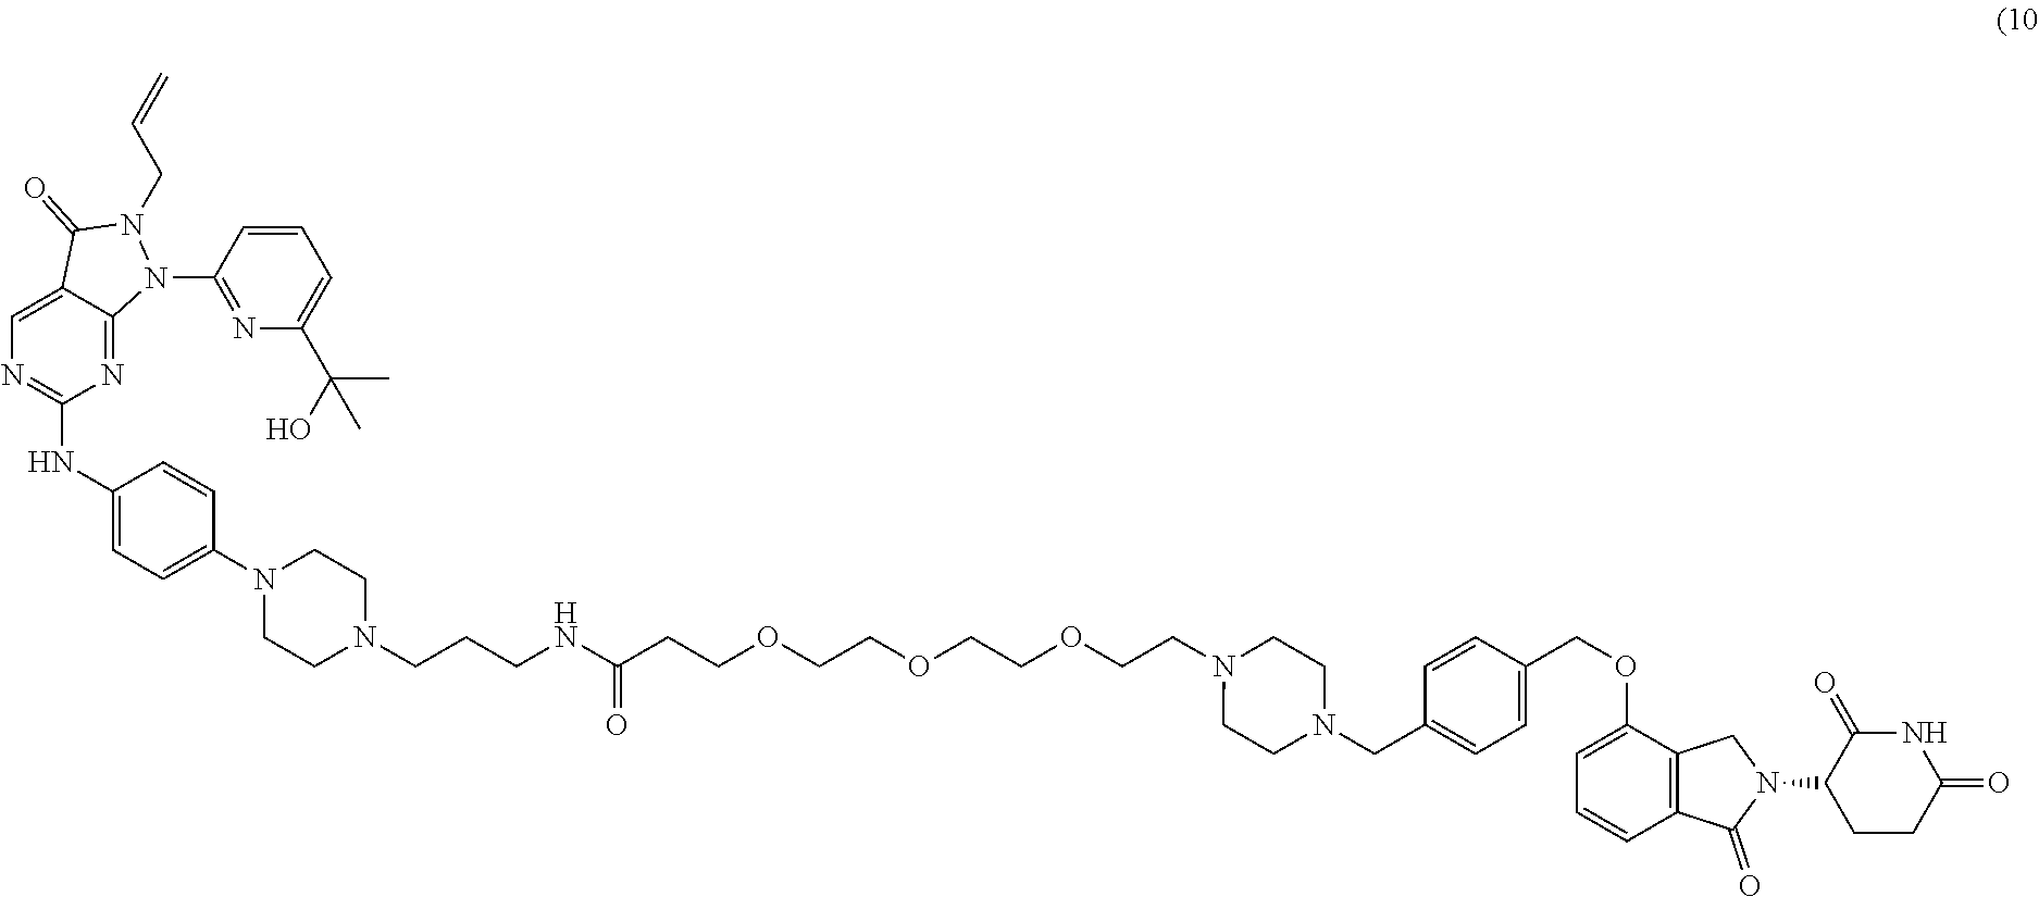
N1(C2=CC=C(NC3=NC=C4C(=N3)N(C3=NC(C(O)(C)C)=CC=C3)N(CC=C)C4=O)C=C2)CCN(CCCNC(CCOCCOCCOCCN2CCN(CC3=CC=C(COC4=CC=CC5=C4CN(C4CCC(=O)NC4=O)C5=O)C=C3)CC2)=O)CC1
